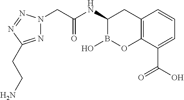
N1=NN(CC(NC2B(O)OC3=C(C2)C=CC=C3C(O)=O)=O)N=C1CCN
